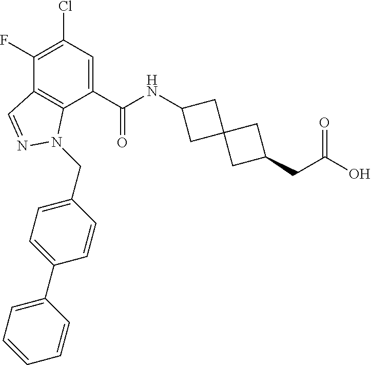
C1(F)=C(Cl)C=C(C(NC2CC3(C2)CC(CC(O)=O)C3)=O)C2=C1C=NN2CC1=CC=C(C2=CC=CC=C2)C=C1
